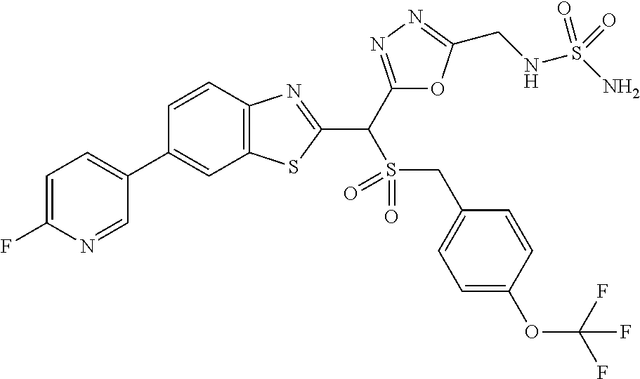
C1=NC(F)=CC=C1C1=CC2=C(C=C1)N=C(C(C1=NN=C(CNS(N)(=O)=O)O1)S(=O)(=O)CC1=CC=C(OC(F)(F)F)C=C1)S2
